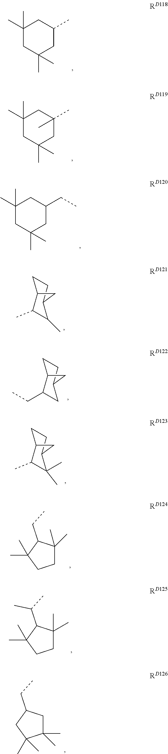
C1(C)(C)CC(C)(C)CC(C)C1.C1(C)(C)CC(C)(C)CC(C)(C)C1.C1(C)(C)CC(C)(C)CC(CC)C1.C1CC2C(C)C(C)C1C2.C1CC2C(CC)CC1C2.C1CC2C(C)C(C)(C)C1C2.C1C(C)(C)C(CC)C(C)(C)C1.C1C(C)(C)C(C(C)C)C(C)(C)C1.C1(C)(C)CC(CC)CC1(C)C
